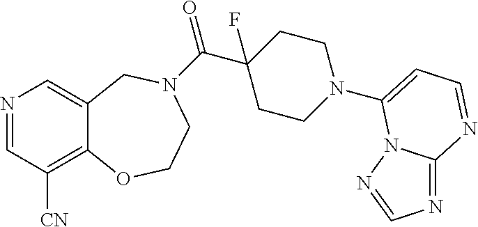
N1=CC([CN])=C2C(=C1)CN(C(C1(F)CCN(C3=CC=NC4=NC=NN43)CC1)=O)CCO2
